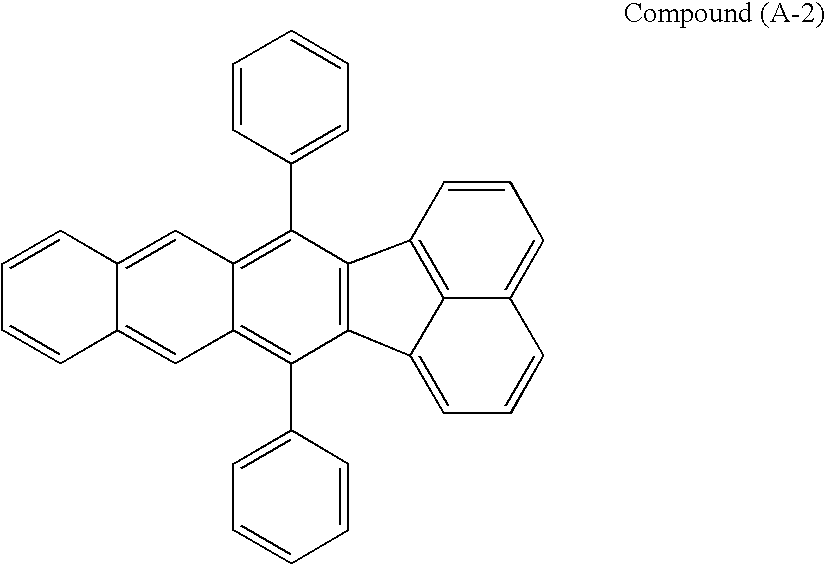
C1=CC2=CC3=C(C4=CC=CC=C4)C4=C(C(C5=CC=CC=C5)=C3C=C2C=C1)C1=CC=CC2=CC=CC4=C21
